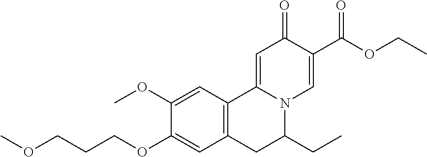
C1(OC)=CC2=C(C=C1OCCCOC)CC(CC)N1C2=CC(=O)C(C(OCC)=O)=C1
